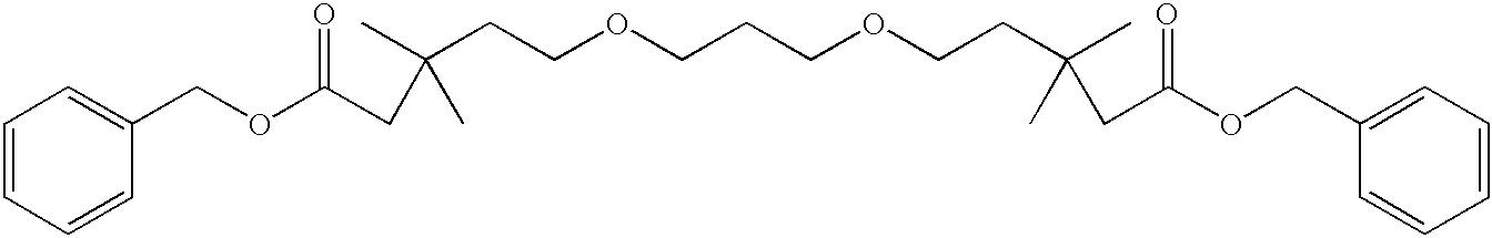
C1=CC=CC(COC(CC(C)(C)CCOCCCOCCC(C)(C)CC(OCC2=CC=CC=C2)=O)=O)=C1
